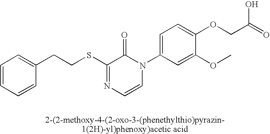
C(CSC1=NC=CN(C2=CC=C(OCC(=O)O)C(OC)=C2)C1=O)C1=CC=CC=C1
